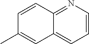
C1=CC2=NC=CC=C2C=C1C
